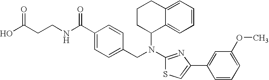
C(CCNC(C1=CC=C(CN(C2C3=CC=CC=C3CCC2)C2=NC(C3=CC(OC)=CC=C3)=CS2)C=C1)=O)(O)=O
